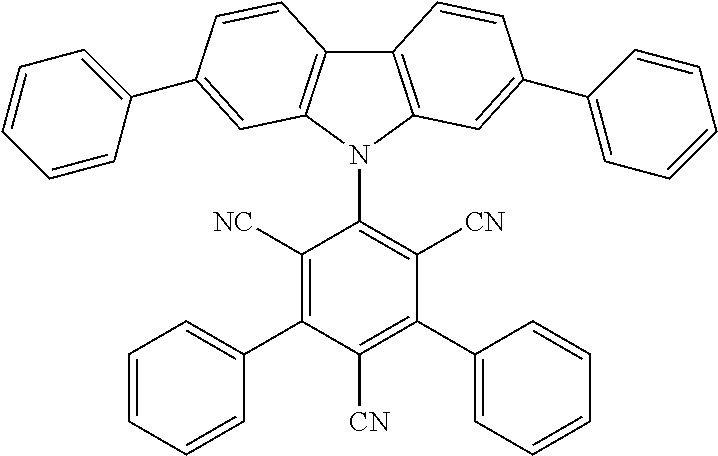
C1([NC])=C(C2=CC=CC=C2)C([CN])=C(C2=CC=CC=C2)C([CN])=C1N1C2=C(C3=C1C=C(C1=CC=CC=C1)C=C3)C=CC(C1=CC=CC=C1)=C2
